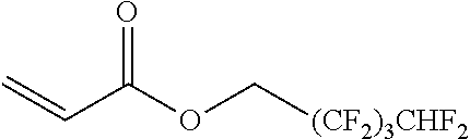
C(=O)(C=C)OC[(CF2)3CHF2]
